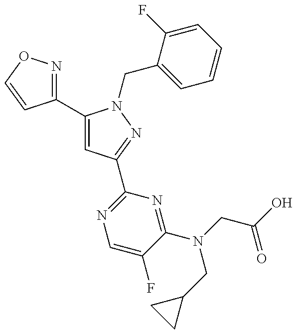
C1(C2=CC(C3=NC=C(F)C(N(CC4CC4)CC(O)=O)=N3)=NN2CC2=CC=CC=C2F)=NOC=C1
